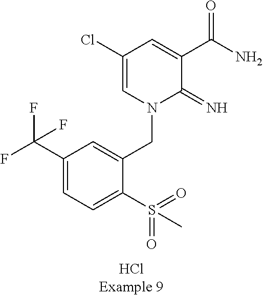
C1(C(F)(F)F)=CC=C(S(=O)(=O)C)C(CN2C(=N)C(C(N)=O)=CC(Cl)=C2)=C1
